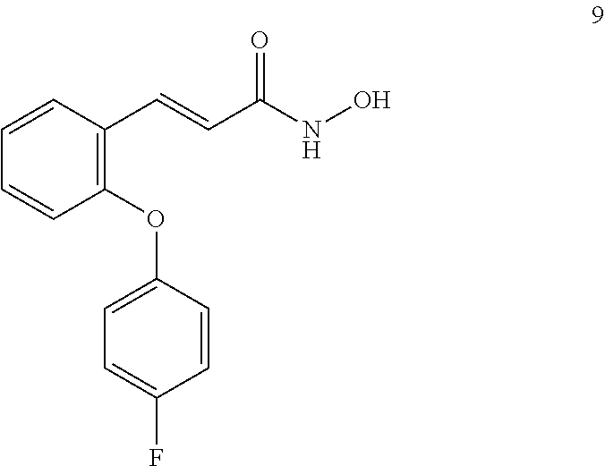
C1(OC2=CC=C(F)C=C2)=C(C=CC(NO)=O)C=CC=C1
